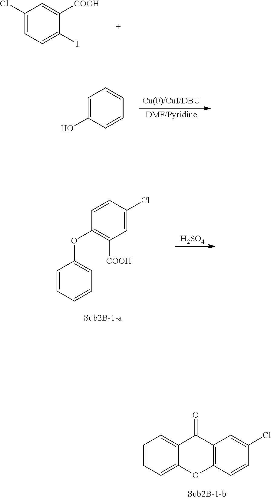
C1(Cl)=CC=C(I)C([COOH])=C1.[Cu(0)/CuI/DBU].[DMF/Pyridine].C1=C(O)C=CC=C1.C1=CC=CC=C1OC1=C([COOH])C=C(Cl)C=C1.[H2SO4].C1=CC=C2C(=C1)C(=O)C1=C(O2)C=CC(Cl)=C1
